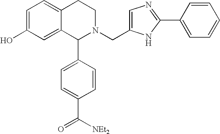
C1=C(O)C=C2C(=C1)CCN(CC1=CN=C(C3=CC=CC=C3)N1)C2C1=CC=C(C([NEt2])=O)C=C1
